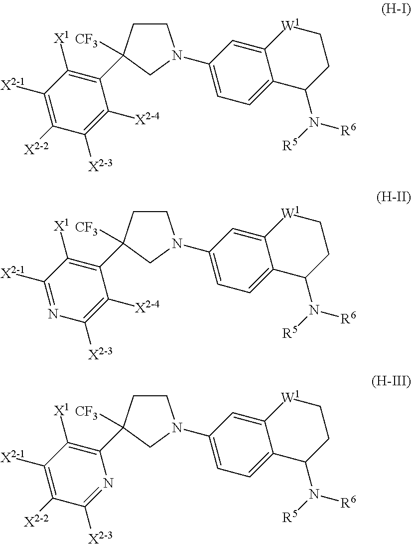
C1CC([CF3])(C2=C([X1])C([X2-1])=C([X2-2])C([X2-3])=C2[X2-4])CN1C1=CC=C2C(=C1)[W1]CCC2N([R5])[R6].C1CC([CF3])(C2=C([X1])C([X2-1])=NC([X2-3])=C2[X2-4])CN1C1=CC=C2C(=C1)[W1]CCC2N([R5])[R6].C1CC([CF3])(C2=C([X1])C([X2-1])=C([X2-2])C([X2-3])=N2)CN1C1=CC=C2C(=C1)[W1]CCC2N([R5])[R6]
